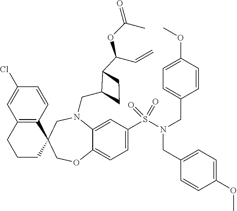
C1(Cl)=CC2=C(C=C1)C1(CCC2)COC2=CC=C(S(N(CC3=CC=C(OC)C=C3)CC3=CC=C(OC)C=C3)(=O)=O)C=C2N(CC2C(C(C=C)OC(C)=O)CC2)C1
